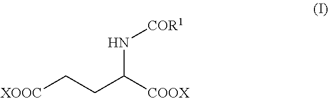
[XOOC]CCC([COOX])N[COR1]
